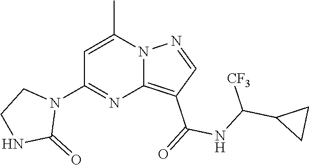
C12=C(C(=O)NC(C3CC3)[CF3])C=NN1C(C)=CC(N1CCNC1=O)=N2
